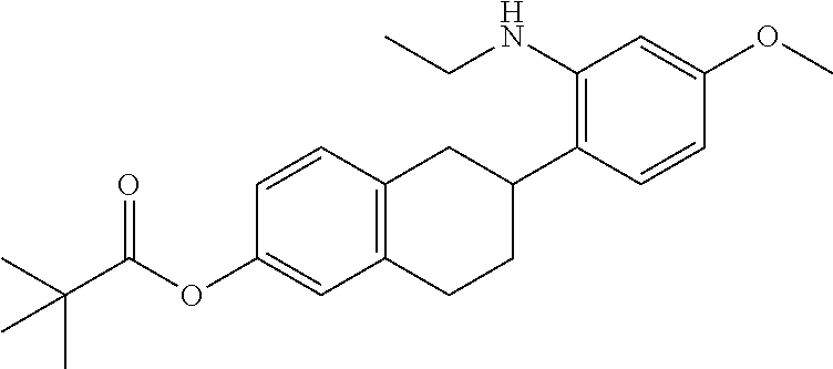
C1=CC2=C(C=C1OC(C(C)(C)C)=O)CCC(C1=C(NCC)C=C(OC)C=C1)C2
